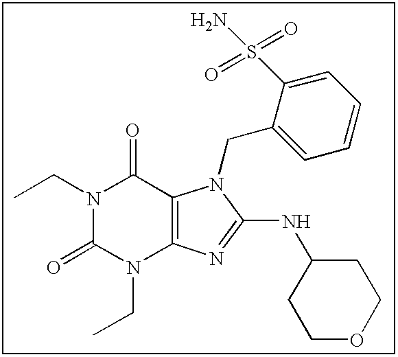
C(N1C(=O)N(CC)C2=C(C1=O)N(CC1=CC=CC=C1S(N)(=O)=O)C(NC1CCOCC1)=N2)C
